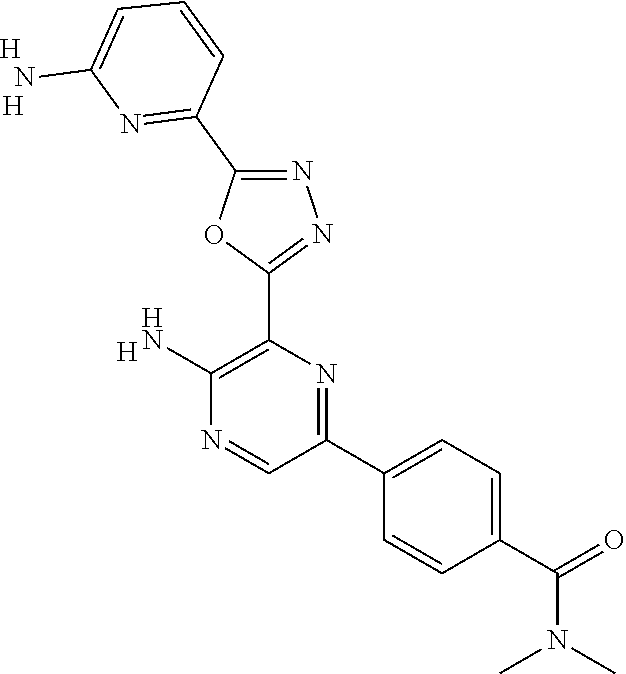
[H].C1(N)=C(C2=NN=C(C3=NC(N)=CC=C3)O2)N=C(C2=CC=C(C(=O)N(C)C)C=C2)C=N1.[H].[H]
